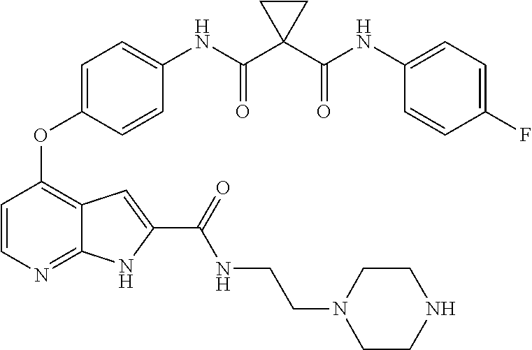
C1=CN=C2C(=C1OC1=CC=C(NC(=O)C3(C(=O)NC4=CC=C(F)C=C4)CC3)C=C1)C=C(C(=O)NCCN1CCNCC1)N2
